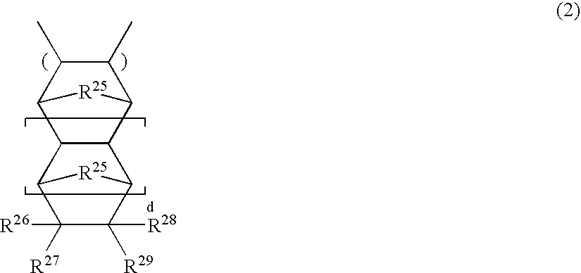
C1(C)C(C)C2[R25]C1C1C2C2C([R27])([R26])C([R29])([R28])C1[R25]2
